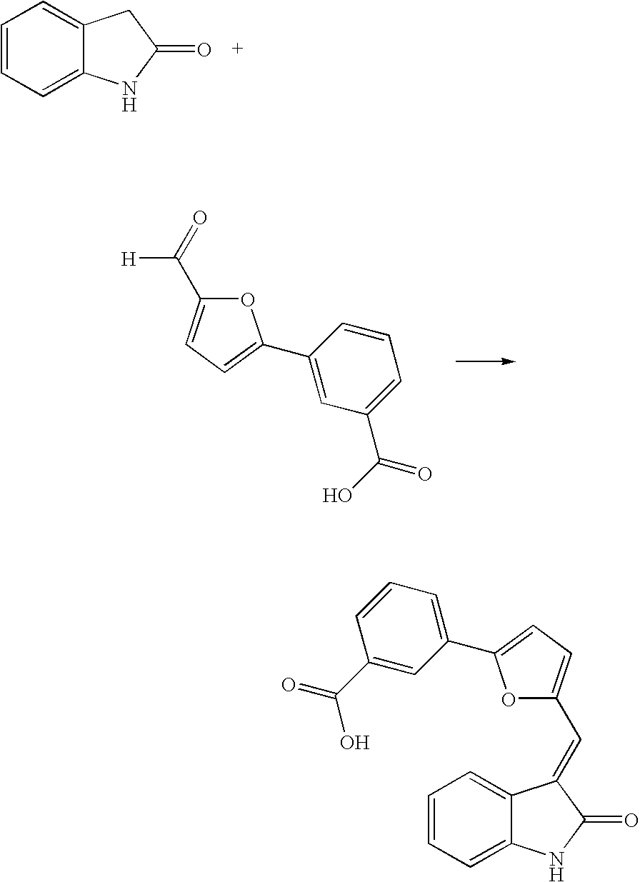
O1C(C(=O)[H])=CC=C1C1=CC(C(O)=O)=CC=C1.C1=C2C(=CC=C1)C(=CC1=CC=C(C3=CC=CC(C(=O)O)=C3)O1)C(=O)N2.C1=C2C(=CC=C1)CC(=O)N2
